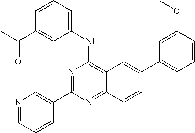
N1=CC=CC(C2=NC(NC3=CC=CC(C(C)=O)=C3)=C3C(=N2)C=CC(C2=CC=CC(OC)=C2)=C3)=C1
